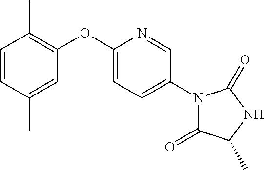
C1=CC(C)=CC(OC2=CC=C(N3C(=O)C(C)NC3=O)C=N2)=C1C
